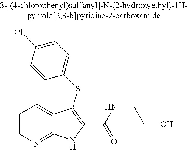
N(CCO)C(C1=C(SC2=CC=C(Cl)C=C2)C2=CC=CN=C2N1)=O
